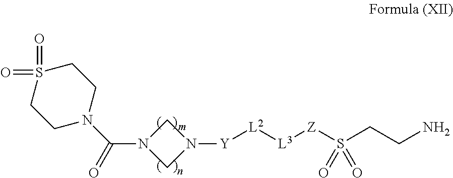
C(N1CN([Y][L2][L3][Z]S(CCN)(=O)=O)C1)(=O)N1CCS(=O)(=O)CC1
